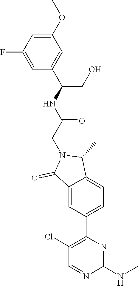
C(N1C(=O)C2=CC(C3=C(Cl)C=NC(NC)=N3)=CC=C2C1C)C(NC(CO)C1=CC(OC)=CC(F)=C1)=O
